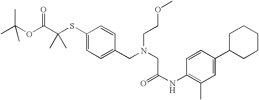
C1=C(SC(C(OC(C)(C)C)=O)(C)C)C=CC(CN(CC(NC2=C(C)C=C(C3CCCCC3)C=C2)=O)CCOC)=C1
